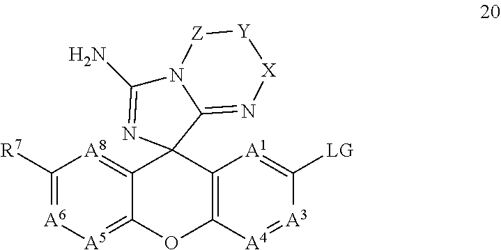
C1([R7])=[A6][A5]=C2C(=[A8]1)C1(C3=C(O2)[A4]=[A3]C([LG])=[A1]3)C2=N[X][Y][Z]N2C(N)=N1
